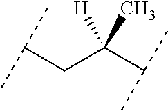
C(C(C(C)C)(C)[H])C(C)C
